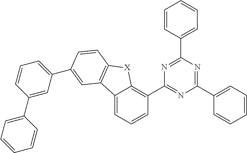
C1=C(C2=NC(C3=C4C(=CC=C3)C3=C([X]4)C=CC(C4=CC=CC(C5=CC=CC=C5)=C4)=C3)=NC(C3=CC=CC=C3)=N2)C=CC=C1
